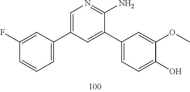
C1(C2=CC=C(O)C(OC)=C2)=CC(C2=CC=CC(F)=C2)=CN=C1N
